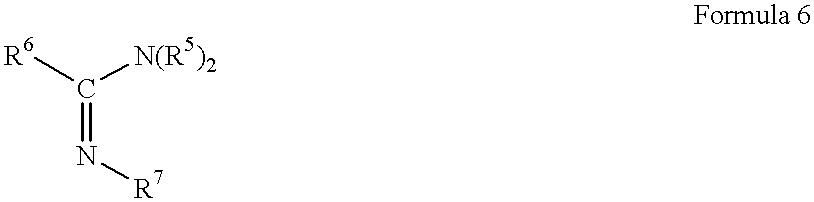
[R6]C([N(R5)2])=N[R7]
